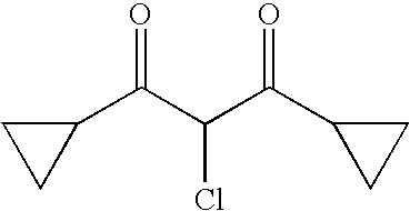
O=C(C(C(C1CC1)=O)Cl)C1CC1
